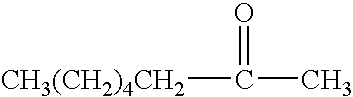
[CH3(CH2)4CH2]C(=O)C
